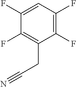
C1(F)=CC(F)=C(F)C(CC#N)=C1F
